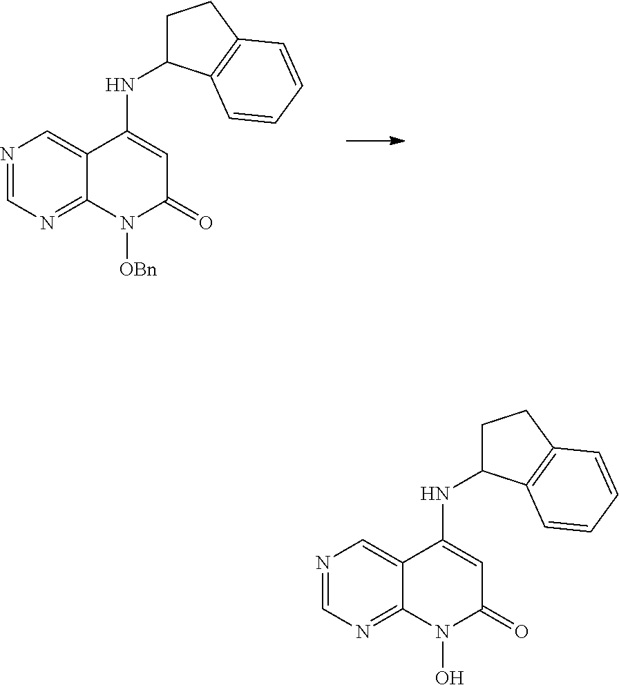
N1=CN=C2C(=C1)C(NC1CCC3=C1C=CC=C3)=CC(=O)N2[OBn].N1=CN=C2C(=C1)C(NC1CCC3=C1C=CC=C3)=CC(=O)N2O
